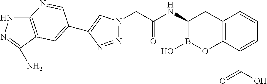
C12=C(C(C(O)=O)=CC=C1)OB(O)C(NC(CN1N=NC(C3=CC4=C(NN=C4N)N=C3)=C1)=O)C2
